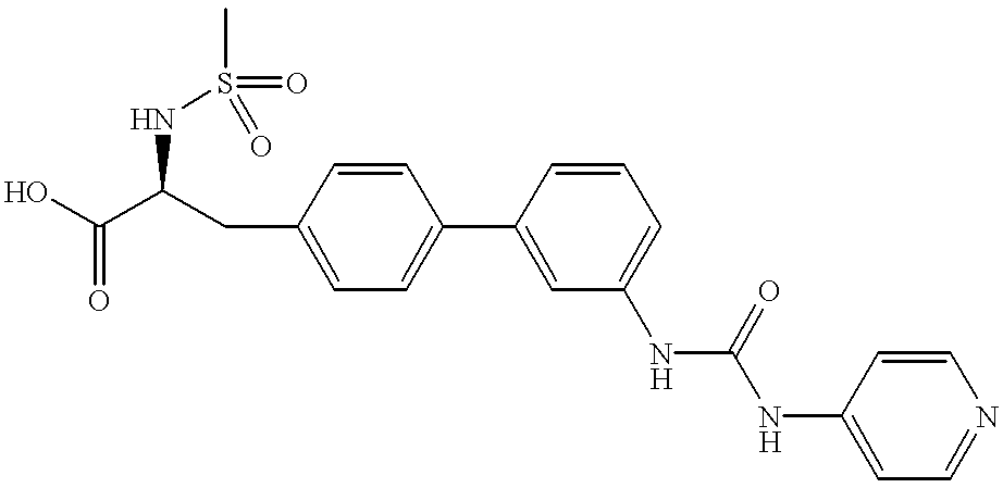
C(C(CC1=CC=C(C2=CC(NC(NC3=CC=NC=C3)=O)=CC=C2)C=C1)NS(C)(=O)=O)(=O)O
